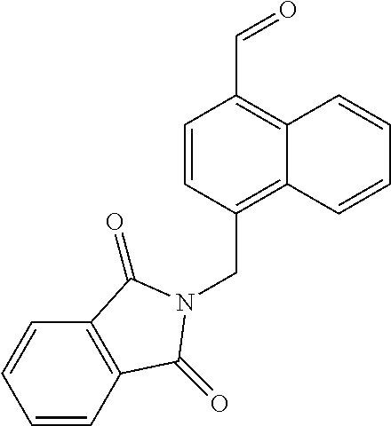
C1=CC(CN2C(=O)C3=C(C2=O)C=CC=C3)=C2C(=C1C=O)C=CC=C2
